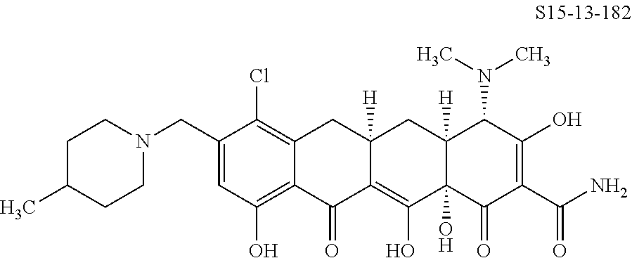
C1(CN2CCC(C)CC2)=CC(O)=C2C(=C1Cl)CC1([H])C(=C(O)C3(O)C([H])(C1)C(N(C)C)C(O)=C(C(N)=O)C3=O)C2=O
